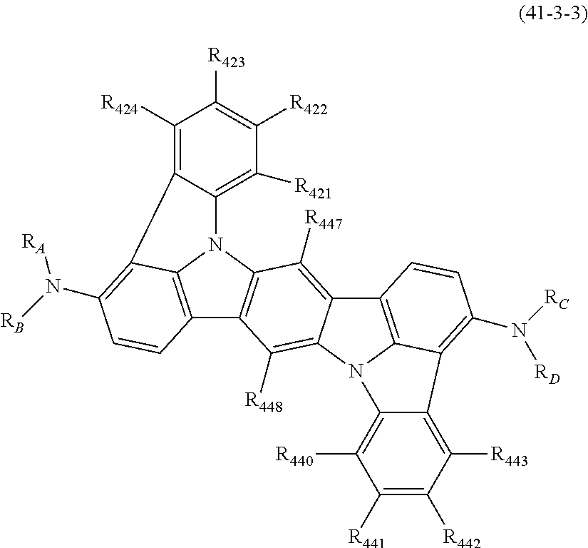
C12=C3N(C4=C1C([R448])=C1C(=C4[R447])C4=C5N1C1=C([R440])C([R441])=C([R442])C([R443])=C1C5=C(N([RD])[RC])C=C4)C1=C([R421])C([R422])=C([R423])C([R424])=C1C3=C(N([RB])[RA])C=C2
